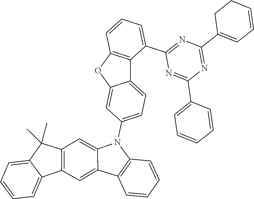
C12=C(OC3=CC(N4C5=CC6=C(C=C5C5=C4C=CC=C5)C4=CC=CC=C4C6(C)C)=CC=C13)C=CC=C2C1=NC(C2=CC=CCC2)=NC(C2=CC=CC=C2)=N1
